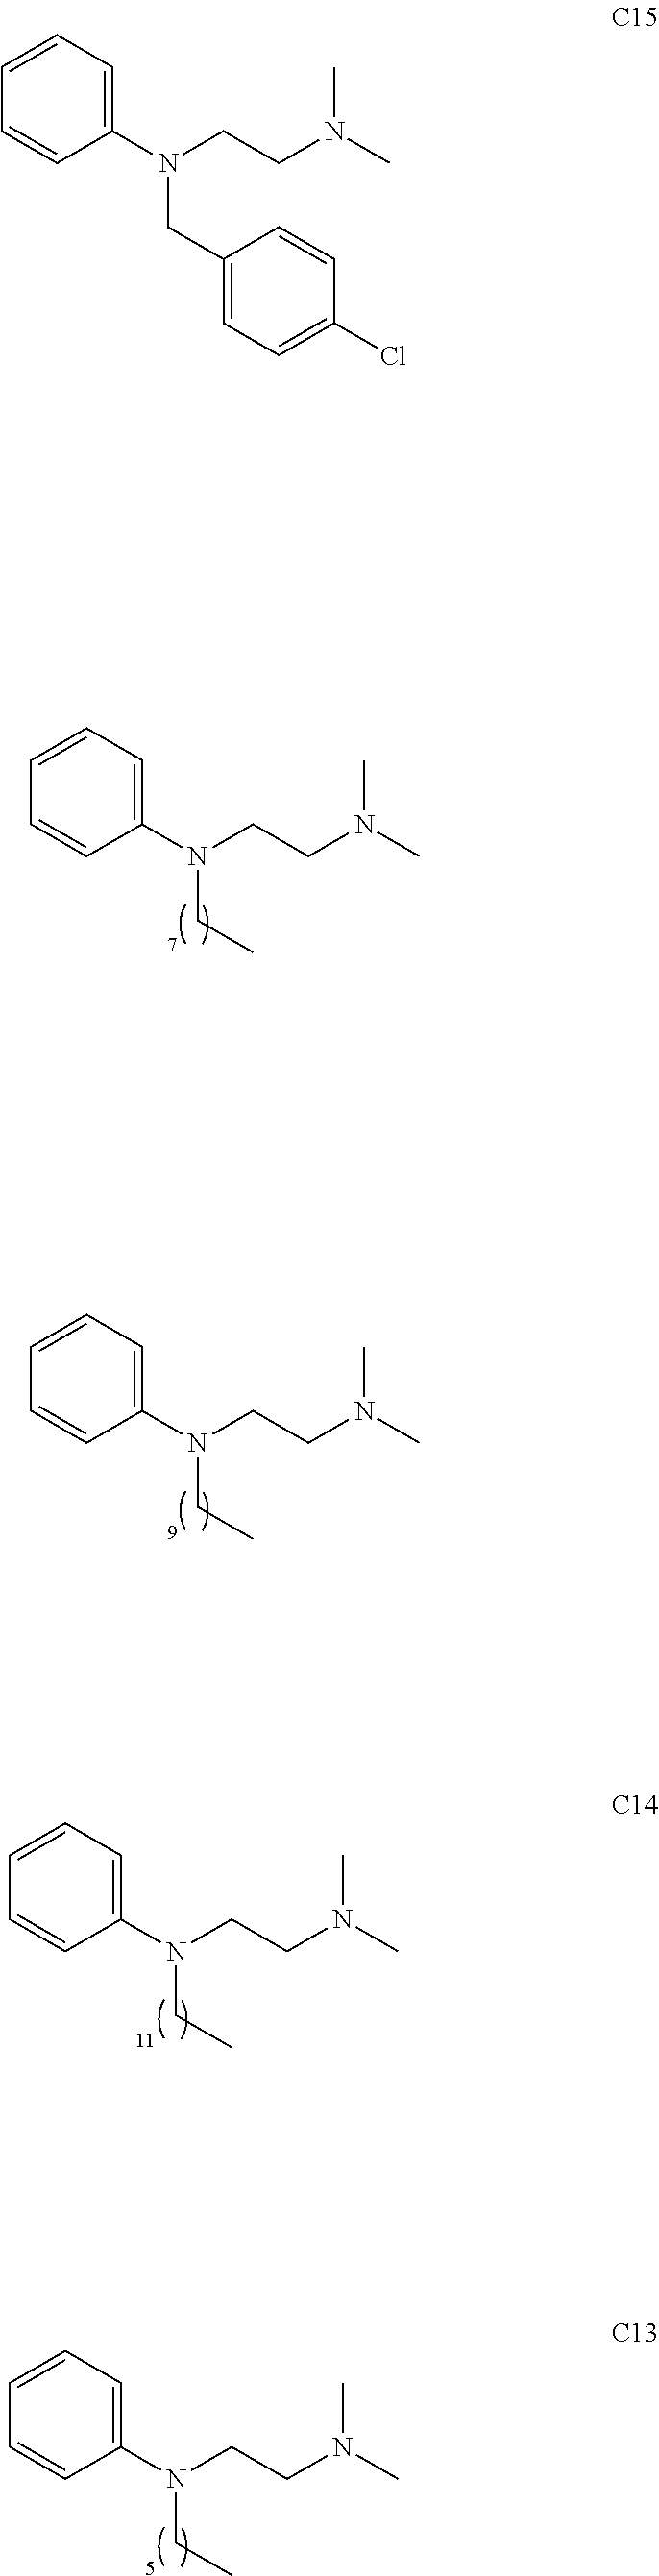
N(CCN(C)C)(C1=CC=CC=C1)CC1=CC=C(Cl)C=C1.N(CCN(C)C)(CC)C1=CC=CC=C1.N(CCN(C)C)(CC)C1=CC=CC=C1.N(CCN(C)C)(CC)C1=CC=CC=C1.N(CCN(C)C)(CC)C1=CC=CC=C1
